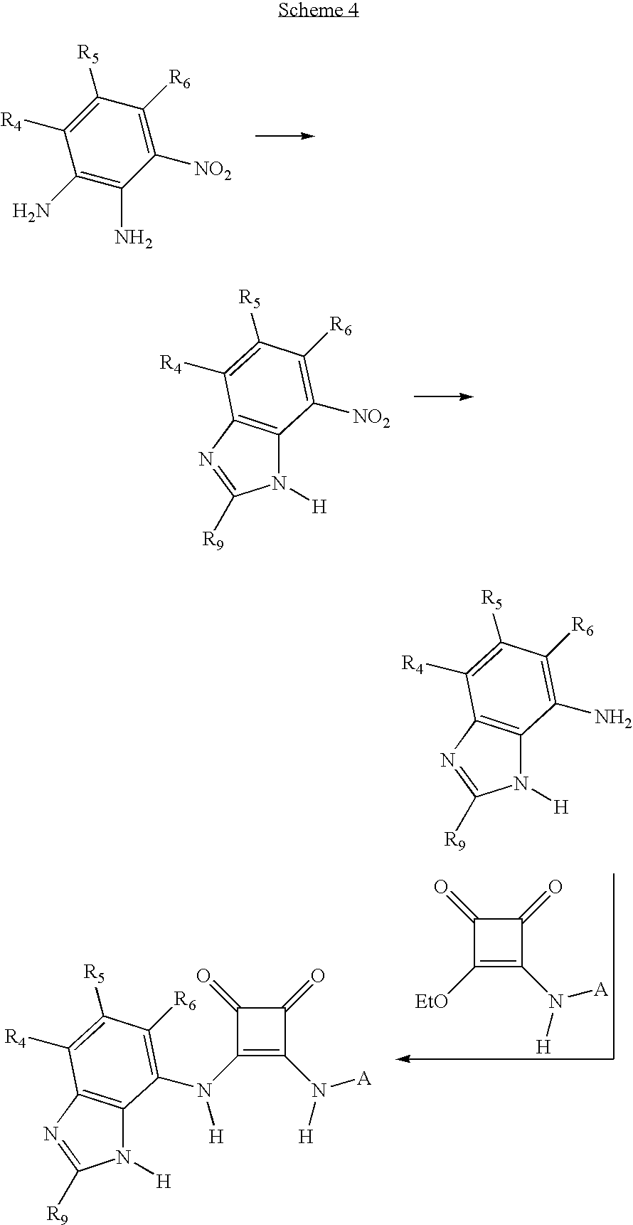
C1([NO2])=C([R6])C([R5])=C([R4])C(N)=C1N.N1([H])C2=C(N=C1[R9])C([R4])=C([R5])C([R6])=C2[NO2].N1([H])C2=C(N=C1[R9])C([R4])=C([R5])C([R6])=C2N.C1([EtO])=C(N([A])[H])C(=O)C1=O.N1([H])C2=C(N=C1[R9])C([R4])=C([R5])C([R6])=C2N(C1=C(N([A])[H])C(=O)C1=O)[H]
